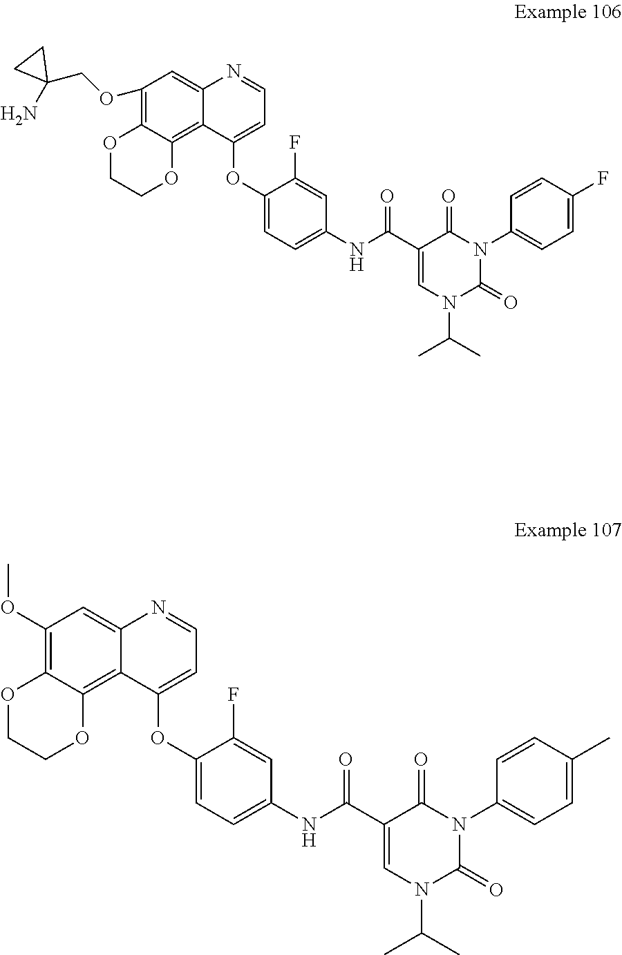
C1(OCC2(N)CC2)=C2C(=C3C(=C1)N=CC=C3OC1=CC=C(NC(C3=CN(C(C)C)C(=O)N(C4=CC=C(F)C=C4)C3=O)=O)C=C1F)OCCO2.C1(OC)=C2C(=C3C(=C1)N=CC=C3OC1=CC=C(NC(C3=CN(C(C)C)C(=O)N(C4=CC=C(C)C=C4)C3=O)=O)C=C1F)OCCO2
